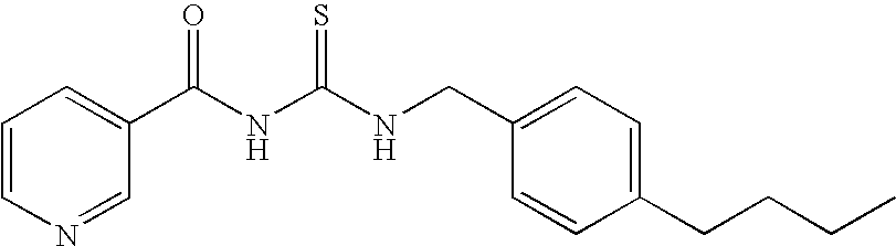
N(C(NC(C1=CC=CN=C1)=O)=S)CC1=CC=C(CCCC)C=C1
